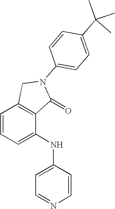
C1=CC=C(NC2=CC=NC=C2)C2=C1CN(C1=CC=C(C(C)(C)C)C=C1)C2=O
